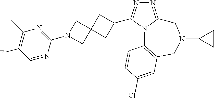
N1=C2N(C(C3CC4(C3)CN(C3=NC(C)=C(F)C=N3)C4)=N1)C1=C(CN(C3CC3)C2)C=C(Cl)C=C1
